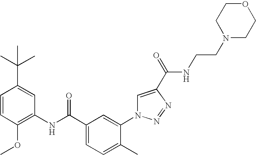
C1=CC(C(C)(C)C)=CC(NC(C2=CC=C(C)C(N3C=C(C(=O)NCCN4CCOCC4)N=N3)=C2)=O)=C1OC
